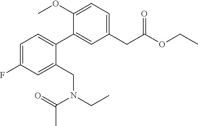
C1=C(F)C=C(CN(CC)C(C)=O)C(C2=CC(CC(OCC)=O)=CC=C2OC)=C1
